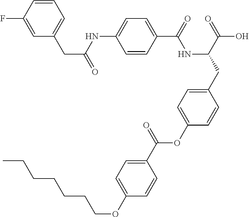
C1=CC(C(=O)NC(CC2=CC=C(OC(C3=CC=C(OCCCCCCC)C=C3)=O)C=C2)C(=O)O)=CC=C1NC(CC1=CC=CC(F)=C1)=O
